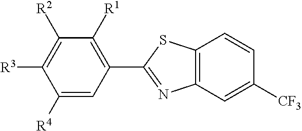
C1(C2=NC3=C(S2)C=CC([CF3])=C3)=C([R1])C([R2])=C([R3])C([R4])=C1
